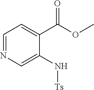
C1=NC=C(N[Ts])C(C(OC)=O)=C1
